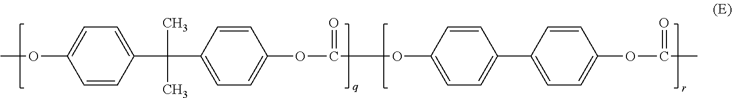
C1=CC(C(C)(C)C2=CC=C(OC(=O)OC3=CC=C(C4=CC=C(OC(=O)C)C=C4)C=C3)C=C2)=CC=C1OC
